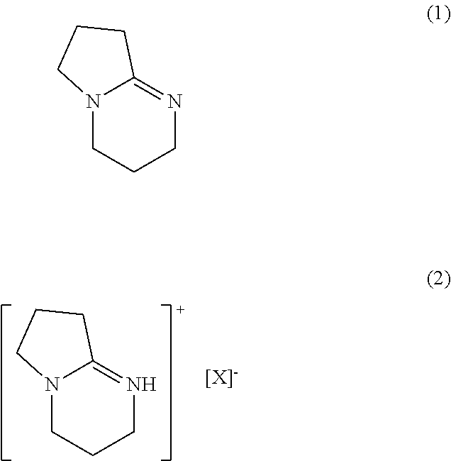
N12CCCN=C1CCC2.N12CCCN=C1CCC2
